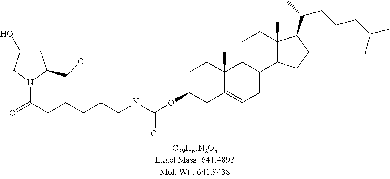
N1(C(CCCCCNC(OC2CC3=CCC4C(C3(C)CC2)CCC2(C)C4CCC2C(C)CCCC(C)C)=O)=O)CC(O)CC1CO
